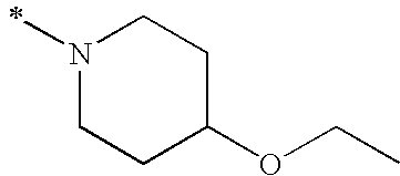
N1(C)CCC(OCC)CC1
